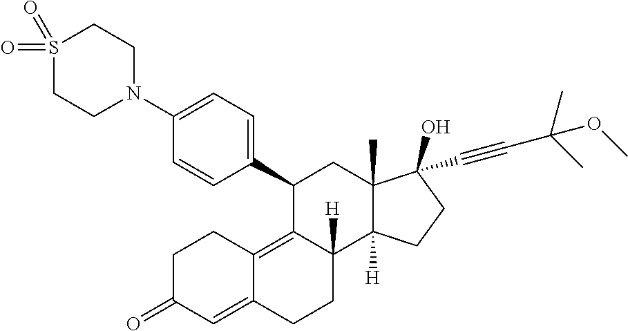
C1(C2=CC=C(N3CCS(=O)(=O)CC3)C=C2)C2=C3C(=CC(=O)CC3)CCC2([H])C2([H])C(C)(C1)C(C#CC(C)(C)OC)(O)CC2
